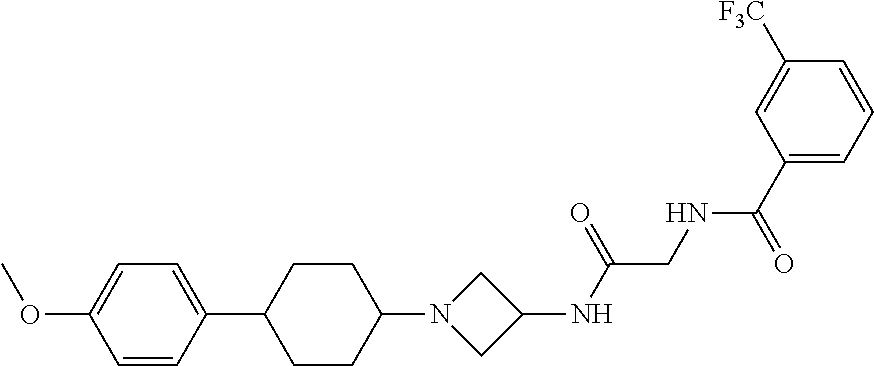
C1=CC(C2CCC(N3CC(NC(CNC(C4=CC=CC([F3C])=C4)=O)=O)C3)CC2)=CC=C1OC
